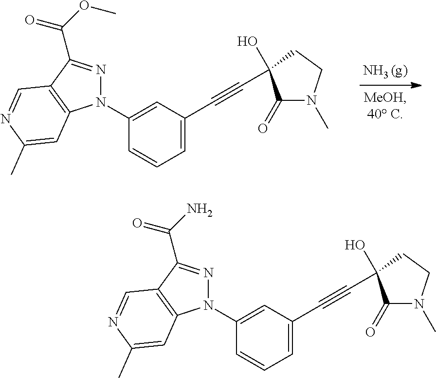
C1=C(C#CC2(O)C(=O)N(C)CC2)C=C(N2N=C(C(OC)=O)C3=C2C=C(C)N=C3)C=C1.C1=C(C#CC2(O)C(=O)N(C)CC2)C=C(N2N=C(C(N)=O)C3=C2C=C(C)N=C3)C=C1
